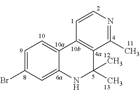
C1=C(Br)C=C2C(=C1)C1=C(C(C)(C)N2)C(C)=NC=C1
